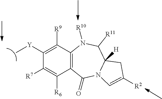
C12=C(C([R9])=C([Y]C)C([R7])=C1[R6])N([R10])C([R11])C1([H])N(C2=O)C=C([R2])C1
